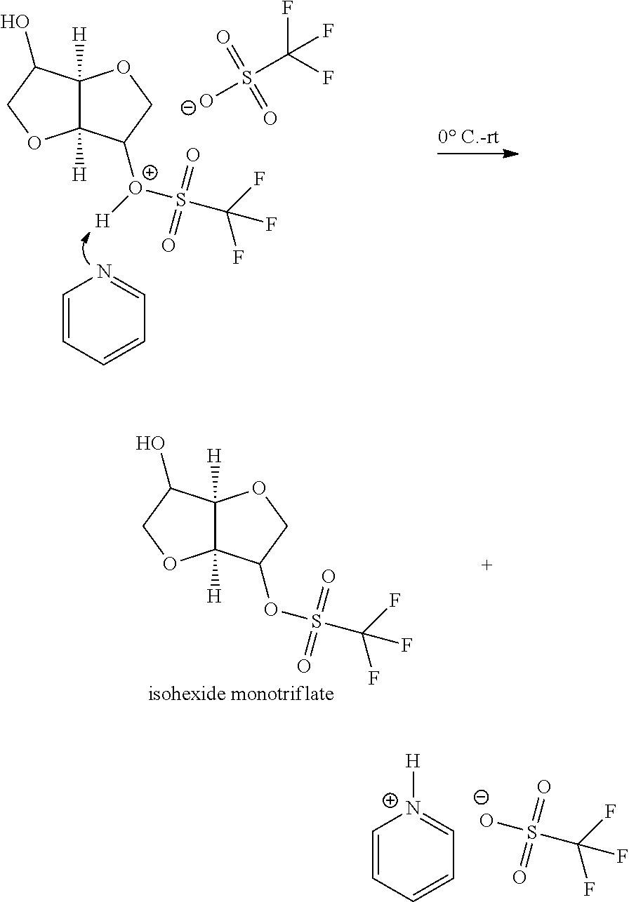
C12([H])C([H])(C([O+]([H])S(C(F)(F)F)(=O)=O)CO1)OCC2O.[O-]S(C(F)(F)F)(=O)=O.C1=CC=CC=N1.C12([H])C([H])(C(OS(C(F)(F)F)(=O)=O)CO1)OCC2O.C1=CC=CC=[N+]1[H].[O-]S(C(F)(F)F)(=O)=O
